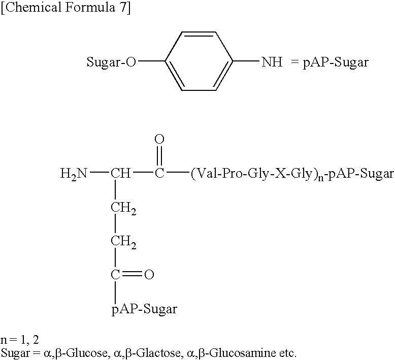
[Sugar-O]C1=CC=C(N)C=C1.NC(C([(Val-Pro-Gly-X-Gly)n-pAP-Sugar])=O)CCC(=O)[pAP-Sugar]
